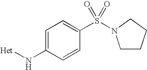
C1=C(N[Het])C=CC(S(=O)(=O)N2CCCC2)=C1
